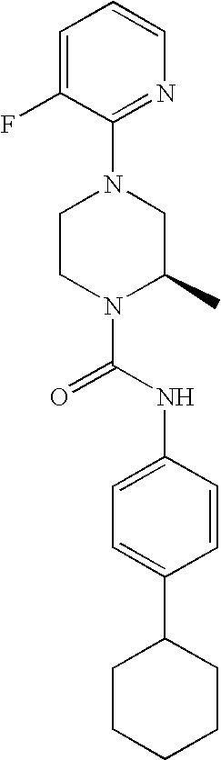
N1(C(NC2=CC=C(C3CCCCC3)C=C2)=O)C(C)CN(C2=NC=CC=C2F)CC1
